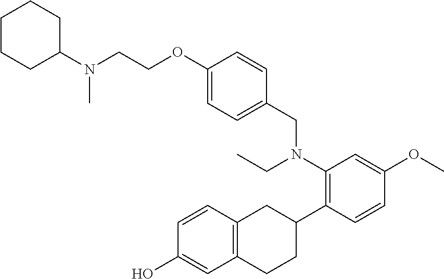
CN(C1CCCCC1)CCOC1=CC=C(CN(C2=C(C3CC4=C(CC3)C=C(O)C=C4)C=CC(OC)=C2)CC)C=C1
